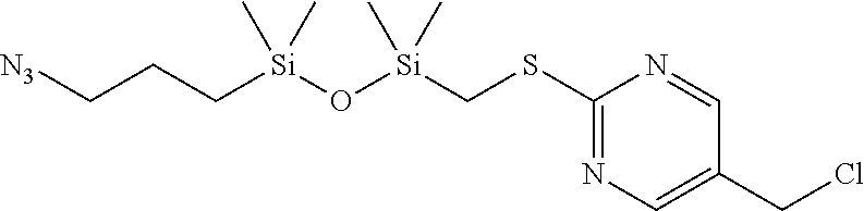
C1(CCl)=CN=C(SC[Si](C)(O[Si](C)(CCC[N3])C)C)N=C1
